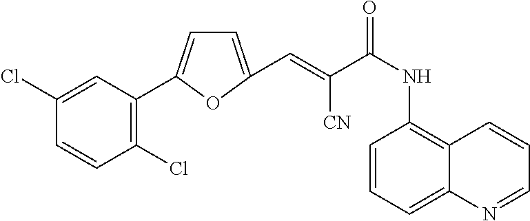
C1(Cl)=C(C2=CC=C(C=C(C(NC3=C4C(=CC=C3)N=CC=C4)=O)[CN])O2)C=C(Cl)C=C1
